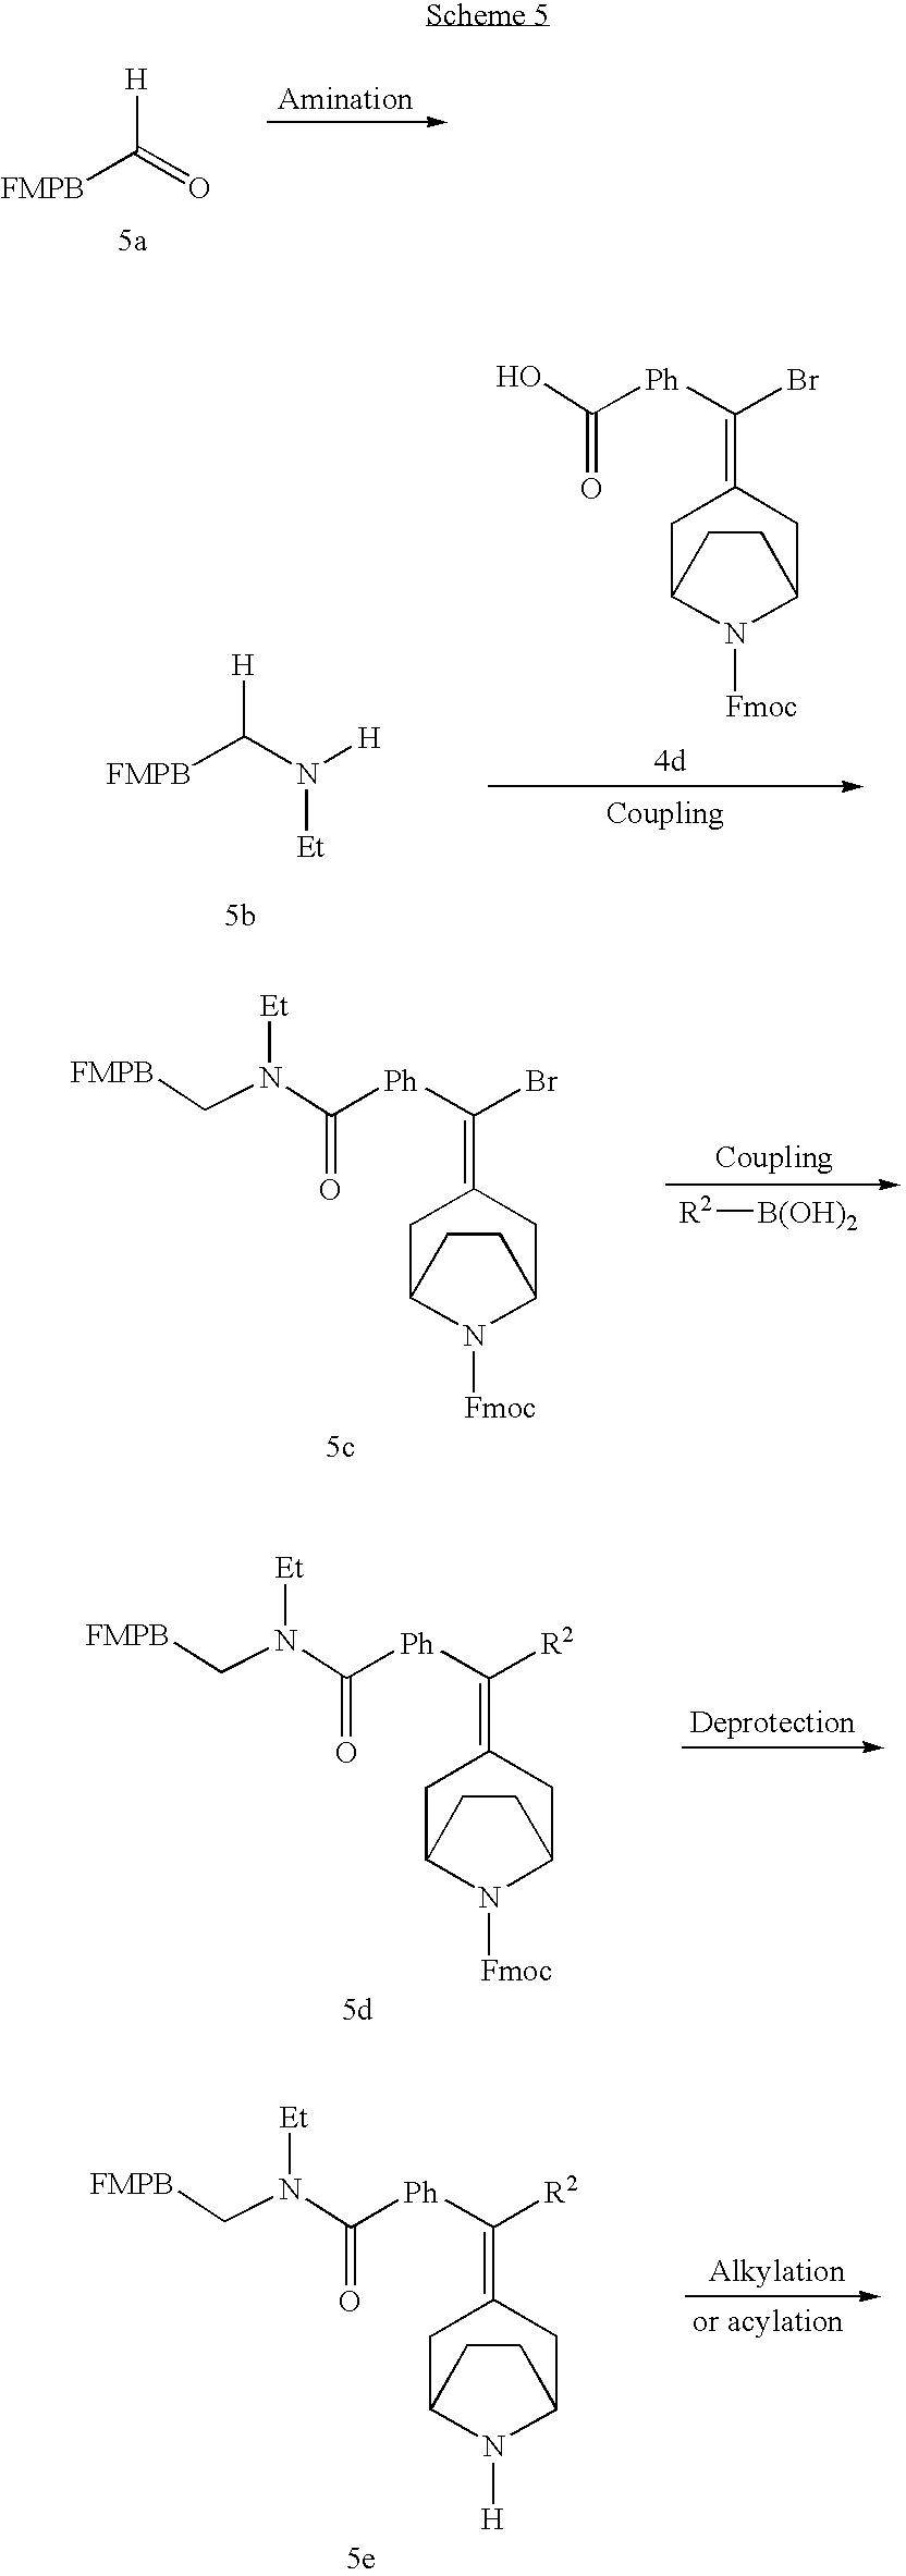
[H]C(=O)[FMPB].C1C2N([Fmoc])C(CC1=C([Ph]C(=O)O)Br)CC2.[H]C(N([H])[Et])[FMPB].[R2][B(OH)2].C1C2N([Fmoc])C(CC1=C([Ph]C(=O)N(C[FMPB])[Et])Br)CC2.C1C2N([Fmoc])C(CC1=C([Ph]C(=O)N(C[FMPB])[Et])[R2])CC2.C1C2N([H])C(CC1=C([Ph]C(=O)N(C[FMPB])[Et])[R2])CC2
